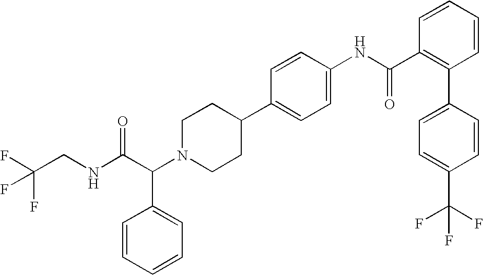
C(C(N1CCC(C2=CC=C(NC(C3=C(C4=CC=C(C(F)(F)F)C=C4)C=CC=C3)=O)C=C2)CC1)C1=CC=CC=C1)(NCC(F)(F)F)=O
